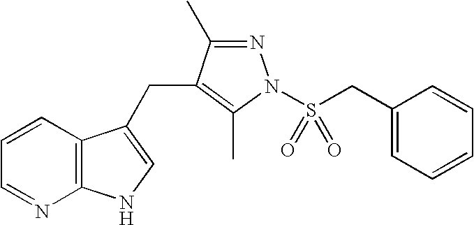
C1=CC2=C(N=C1)NC=C2CC1=C(C)N(S(CC2=CC=CC=C2)(=O)=O)N=C1C
